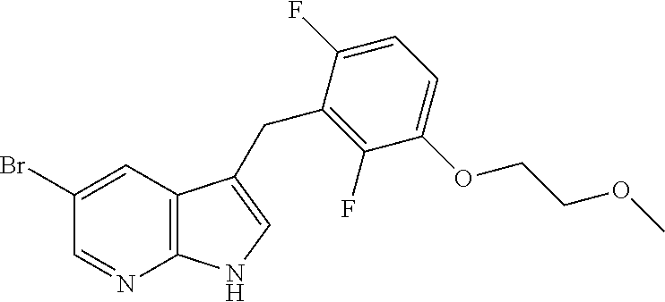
C12=C(C=C(Br)C=N1)C(CC1=C(F)C(OCCOC)=CC=C1F)=CN2
